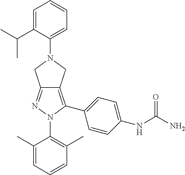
C1(C)=CC=CC(C)=C1N1C(C2=CC=C(NC(N)=O)C=C2)=C2C(=N1)CN(C1=CC=CC=C1C(C)C)C2
